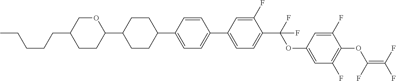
C1(C2=CC=C(C3CCC(C4OCC(CCCCC)CC4)CC3)C=C2)=CC=C(C(F)(OC2=CC(F)=C(OC(=C(F)F)F)C(F)=C2)F)C(F)=C1
